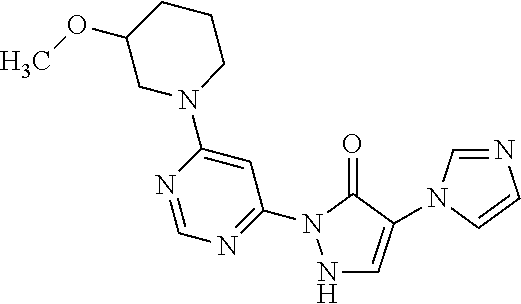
N1C=C(N2C=NC=C2)C(=O)N1C1=NC=NC(N2CCCC(OC)C2)=C1
